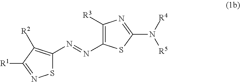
S1C(N=NC2=C([R3])N=C(N([R5])[R4])S2)=C([R2])C([R1])=N1
